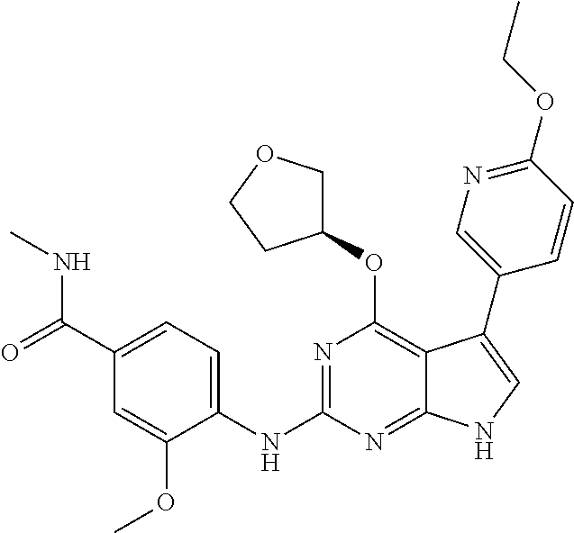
N(C1=NC(OC2COCC2)=C2C(=N1)NC=C2C1=CN=C(OCC)C=C1)C1=CC=C(C(=O)NC)C=C1OC
